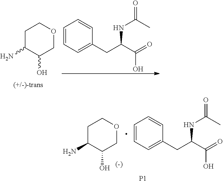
C1C(N)C(O)COC1.C1=CC=C(CC(C(=O)O)NC(=O)C)C=C1.[P1].C1=CC=C(CC(C(=O)O)NC(=O)C)C=C1.C1C(N)C(O)COC1
